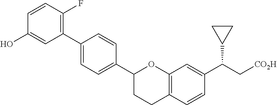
C1(C2=CC=C(C3CCC4=C(O3)C=C(C(C[CO2H])C3CC3)C=C4)C=C2)=C(F)C=CC(O)=C1
